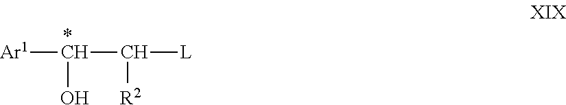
[Ar1]C(C([L])[R2])O
